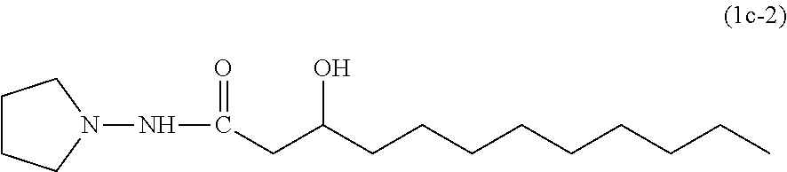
N(C(=O)CC(CCCCCCCCC)O)N1CCCC1
